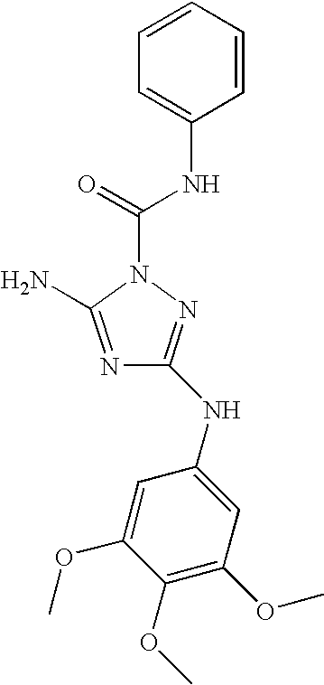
C1(NC2=CC(OC)=C(OC)C(OC)=C2)=NN(C(=O)NC2=CC=CC=C2)C(N)=N1
